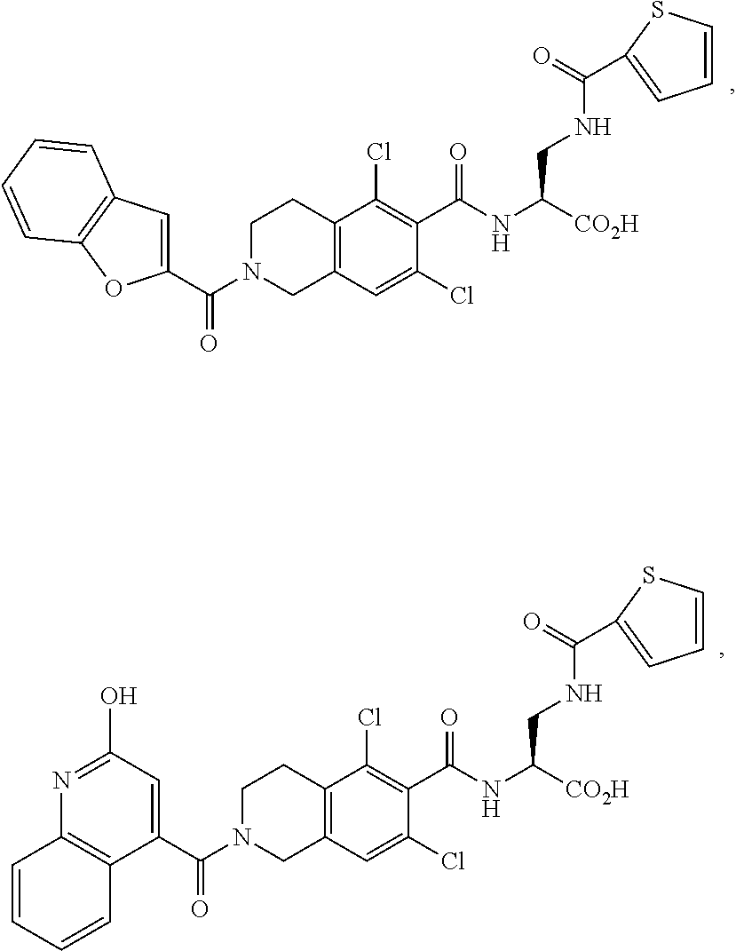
C(N1CC2=C(C(Cl)=C(C(=O)NC([CO2H])CNC(=O)C3=CC=CS3)C(Cl)=C2)CC1)(=O)C1=CC2=C(O1)C=CC=C2.C(N1CC2=C(C(Cl)=C(C(=O)NC([CO2H])CNC(=O)C3=CC=CS3)C(Cl)=C2)CC1)(=O)C1=CC(O)=NC2=C1C=CC=C2
